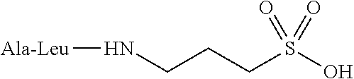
N(CCCS(O)(=O)=O)[Ala-Leu]
